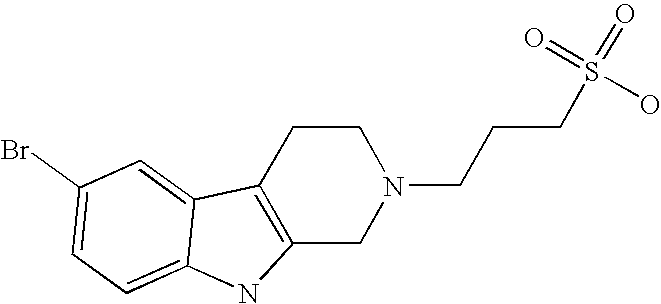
C12=C(CCN(CCCS(=O)(=O)O)C1)C1=CC(Br)=CC=C1N2
